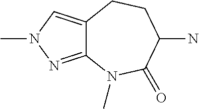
C12=NN(C)C=C1CCC(N)C(=O)N2C
